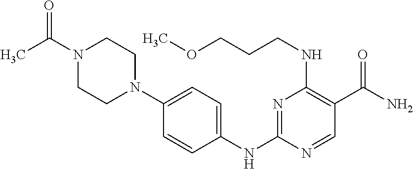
N1(C(C)=O)CCN(C2=CC=C(NC3=NC(NCCCOC)=C(C(=O)N)C=N3)C=C2)CC1
